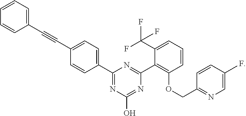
C1(C#CC2=CC=C(C3=NC(O)=NC(C4=C(OCC5=NC=C(F)C=C5)C=CC=C4C(F)(F)F)=N3)C=C2)=CC=CC=C1
